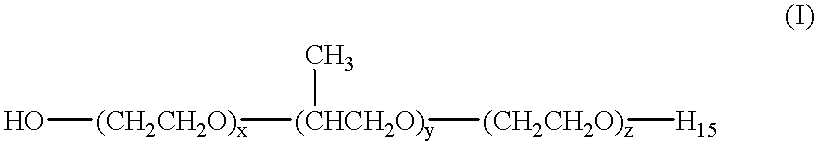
O[(CH2CH2O)x][(CHCH2O)y]([(CH2CH2O)z][H15])C
